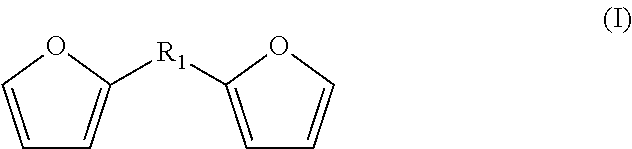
[R1](C1=CC=CO1)C1=CC=CO1
